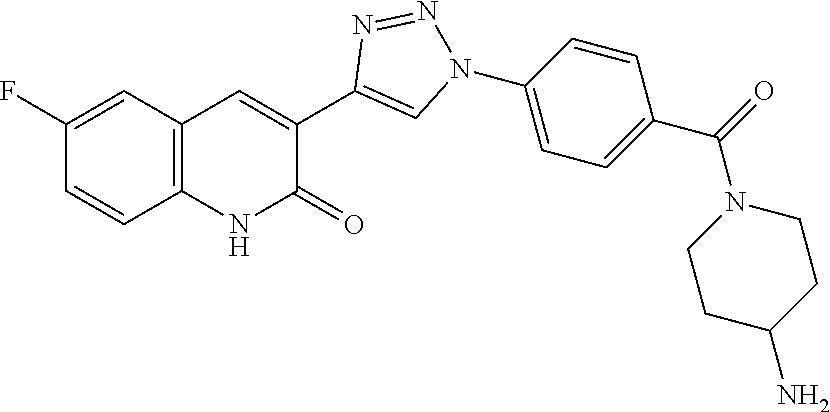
C1=CC2=C(C=C1F)C=C(C1=CN(C3=CC=C(C(=O)N4CCC(N)CC4)C=C3)N=N1)C(=O)N2
